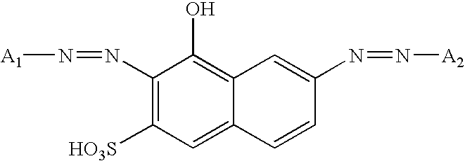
[A1]N=NC1=C([HO3S])C=C2C(=C1O)C=C(N=N[A2])C=C2
